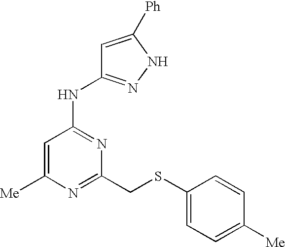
C1=C([Me])N=C(CSC2=CC=C([Me])C=C2)N=C1NC1=NNC([Ph])=C1
